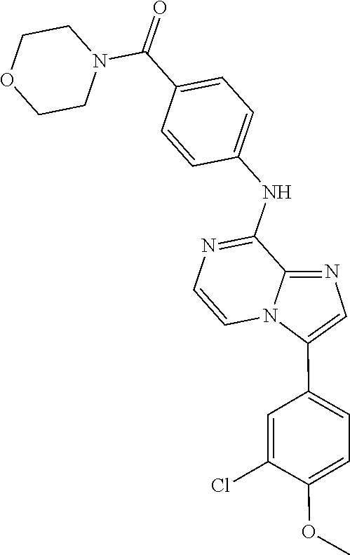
N1(C(C2=CC=C(NC3=NC=CN4C3=NC=C4C3=CC=C(OC)C(Cl)=C3)C=C2)=O)CCOCC1
